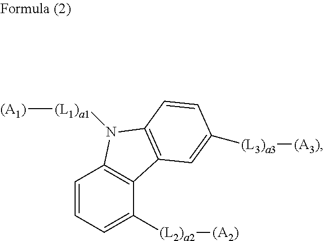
C1=CC=C([(L2)a2][(A2)])C2=C1N([(L1)a1][(A1)])C1=C2C=C([(L3)a3][(A3)])C=C1
